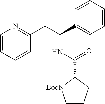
C1=CC=CC(CC(C2=CC=CC=C2)NC(=O)C2[BocN]CCC2)=N1
